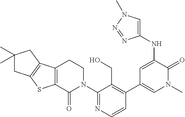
C1=CN=C(N2CCC3=C(C2=O)SC2=C3CC(C)(C)C2)C(CO)=C1C1=CN(C)C(=O)C(NC2=CN(C)N=N2)=C1
